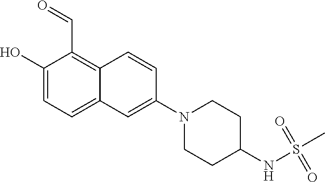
C1(O)=CC=C2C(=C1C=O)C=CC(N1CCC(NS(C)(=O)=O)CC1)=C2
